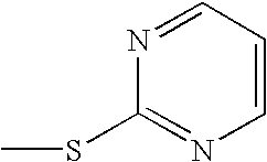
C1=CC=NC(SC)=N1
